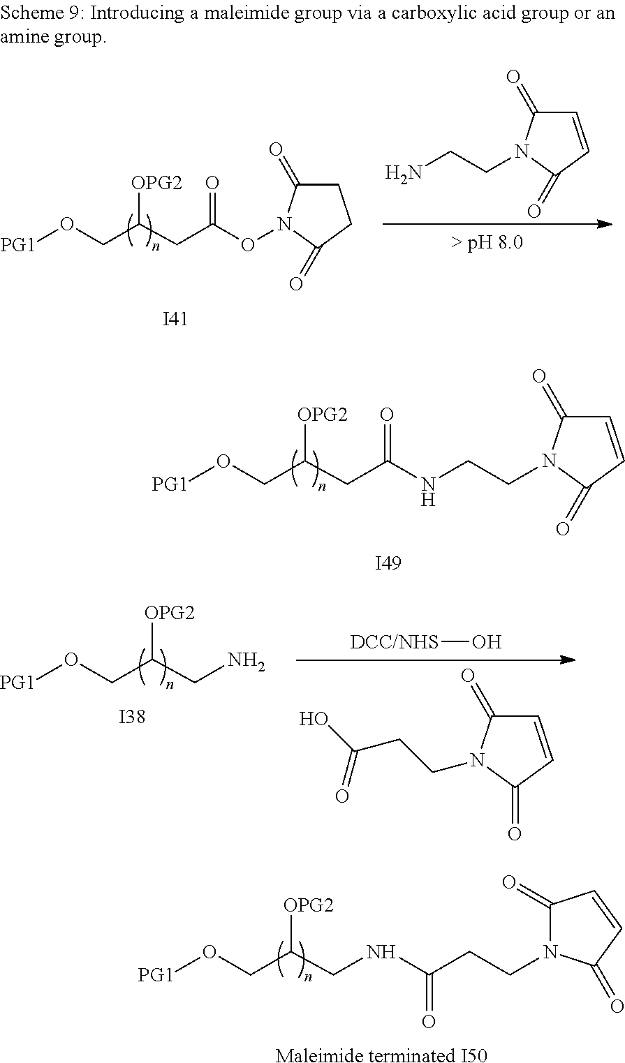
[PG1]OCC(CC(=O)ON1C(=O)CCC1=O)[OPG2].C1=CC(=O)N(CCN)C1=O.[I41].[PG1]OCC(CC(=O)NCCN1C(=O)C=CC1=O)[OPG2].[I49].[PG1]OCC(CN)[OPG2].[DCC/NHS]O.C1=CC(=O)N(CCC(O)=O)C1=O.[I38].[PG1]OCC(CNC(CCN1C(=O)C=CC1=O)=O)[OPG2].[Maleimide terminated I50]
